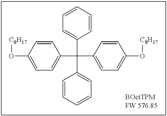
C1=CC(O[C8H17])=CC=C1C(C1=CC=C(O[C8H17])C=C1)(C1=CC=CC=C1)C1=CC=CC=C1
